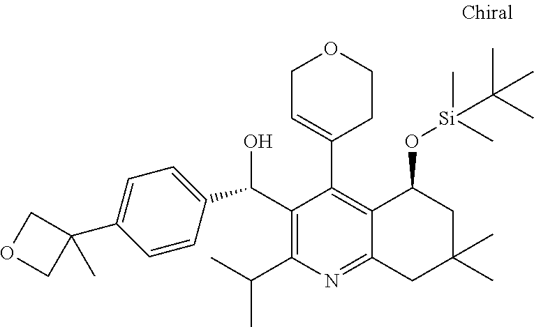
C1=CC(C(C2=C(C(C)C)N=C3C(=C2C2=CCOCC2)C(O[Si](C)(C)C(C)(C)C)CC(C)(C)C3)O)=CC=C1C1(C)COC1
